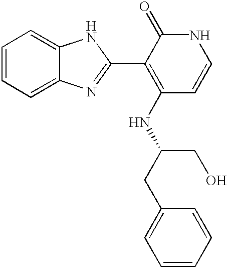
C1=CC=C2C(=C1)NC(C1=C(NC(CC3=CC=CC=C3)CO)C=CNC1=O)=N2
